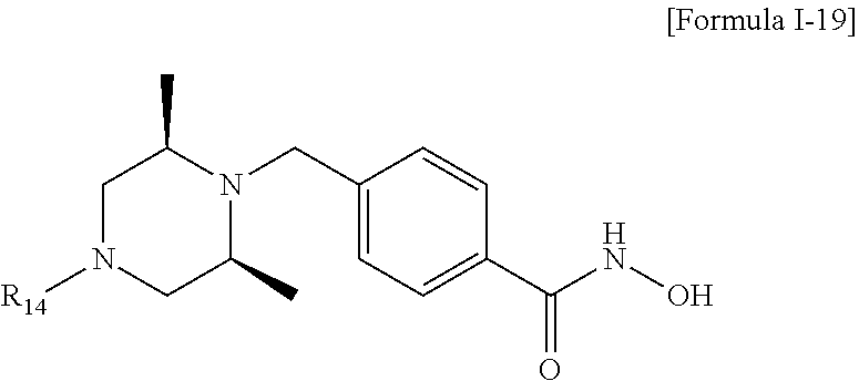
C1N([R14])CC(C)N(CC2=CC=C(C(NO)=O)C=C2)C1C
